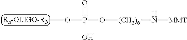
O(P(O[(CH2)6]N[MMT])(=O)O)C.[Ra-OLIGO-Rb]
